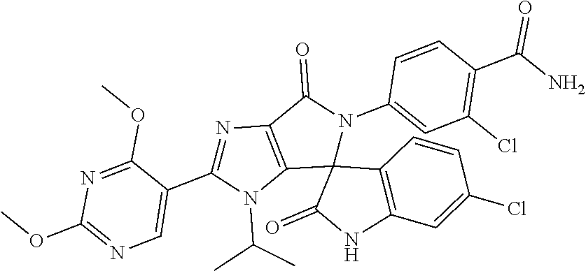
C12=C(C(=O)N(C3=CC(Cl)=C(C(N)=O)C=C3)C13C(=O)NC1=C3C=CC(Cl)=C1)N=C(C1=CN=C(OC)N=C1OC)N2C(C)C
